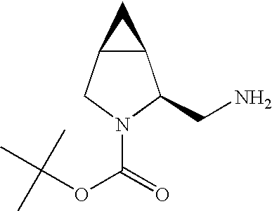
C12C(CN(C(=O)OC(C)(C)C)C1CN)C2
